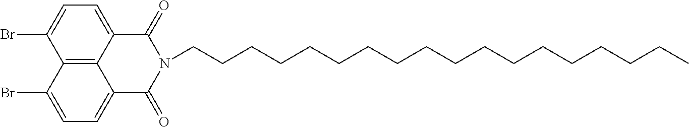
C12=C3C(=CC=C1Br)C(=O)N(CCCCCCCCCCCCCCCCCC)C(=O)C3=CC=C2Br
